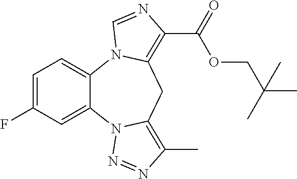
C1=C(F)C=C2C(=C1)N1C(=C(C(=O)OCC(C)(C)C)N=C1)CC1=C(C)N=NN21
